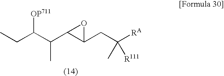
CCC(C(C1C(CC([RA])(C)[R111])O1)C)[OP711]
